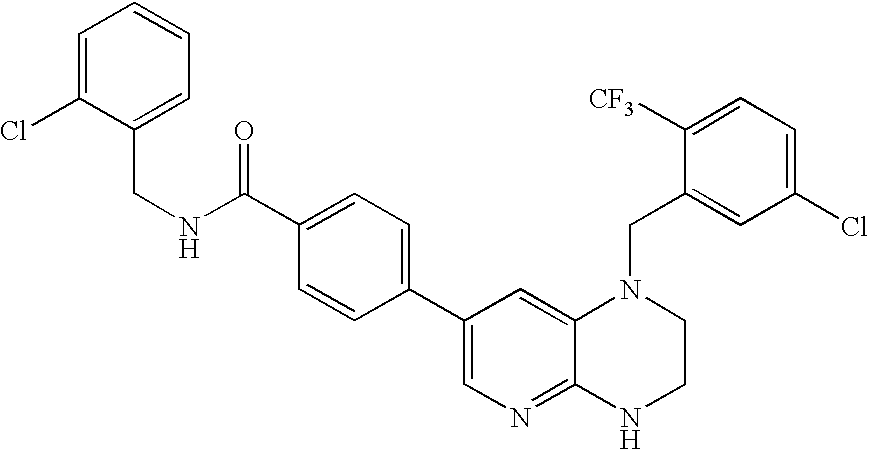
C1(C2=CC=C(C(=O)NCC3=CC=CC=C3Cl)C=C2)=CN=C2C(=C1)N(CC1=CC(Cl)=CC=C1[CF3])CCN2
